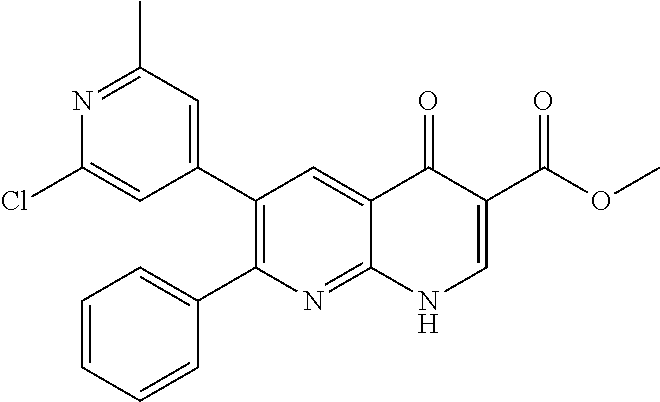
N1=C(C)C=C(C2=C(C3=CC=CC=C3)N=C3C(=C2)C(=O)C(C(OC)=O)=CN3)C=C1Cl
